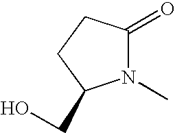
N1(C)C(=O)CCC1CO
